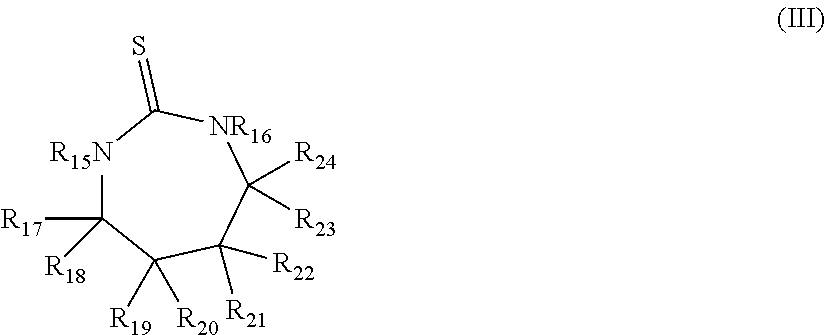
[R15N]1C([R17])([R18])C([R19])([R20])C([R21])([R22])C([R24])([R23])[NR16]C1=S
